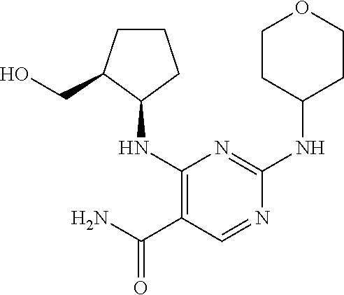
C1(NC2CCCC2CO)=C(C(N)=O)C=NC(NC2CCOCC2)=N1
